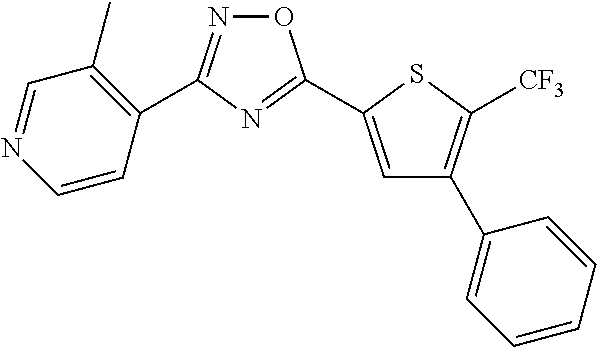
N1=C(C2=C(C)C=NC=C2)N=C(C2=CC(C3=CC=CC=C3)=C([CF3])S2)O1
